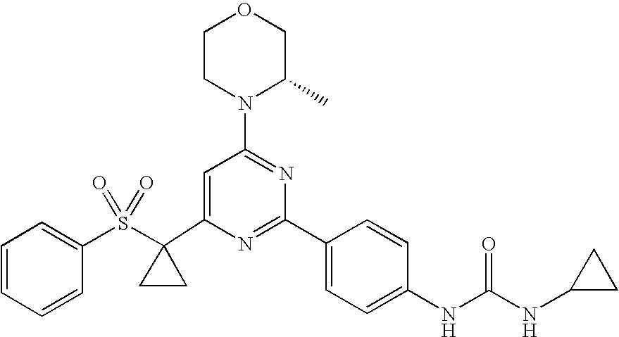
C1(C2(S(C3=CC=CC=C3)(=O)=O)CC2)=CC(N2C(C)COCC2)=NC(C2=CC=C(NC(=O)NC3CC3)C=C2)=N1
